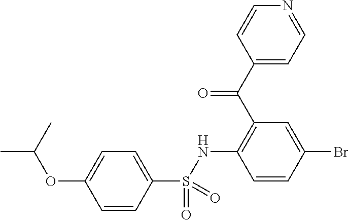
O(C1=CC=C(S(=O)(=O)NC2=C(C(=O)C3=CC=NC=C3)C=C(Br)C=C2)C=C1)C(C)C
